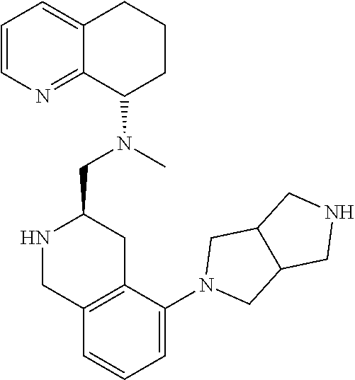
C1=CN=C2C(=C1)CCCC2N(C)CC1NCC2=C(C1)C(N1CC3C(C1)CNC3)=CC=C2
